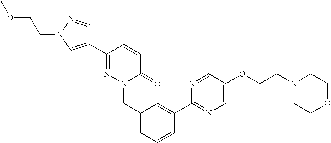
C1=C(C2=NC=C(OCCN3CCOCC3)C=N2)C=CC=C1CN1N=C(C2=CN(CCOC)N=C2)C=CC1=O
